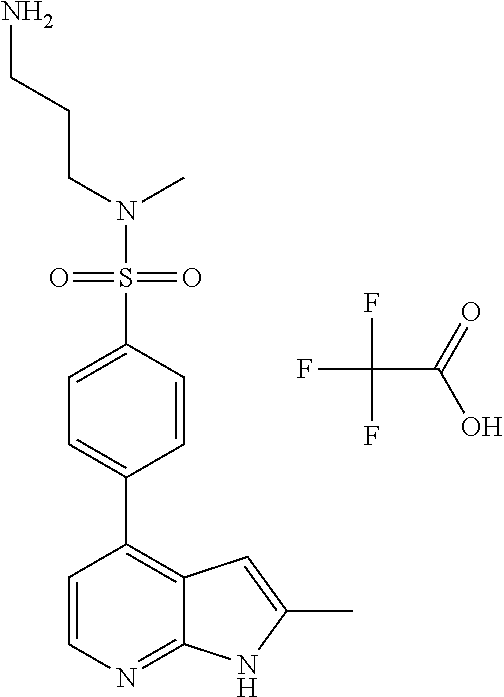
FC(C(=O)O)(F)F.C(N(S(=O)(=O)C1=CC=C(C2=C3C(=NC=C2)NC(C)=C3)C=C1)C)CCN
